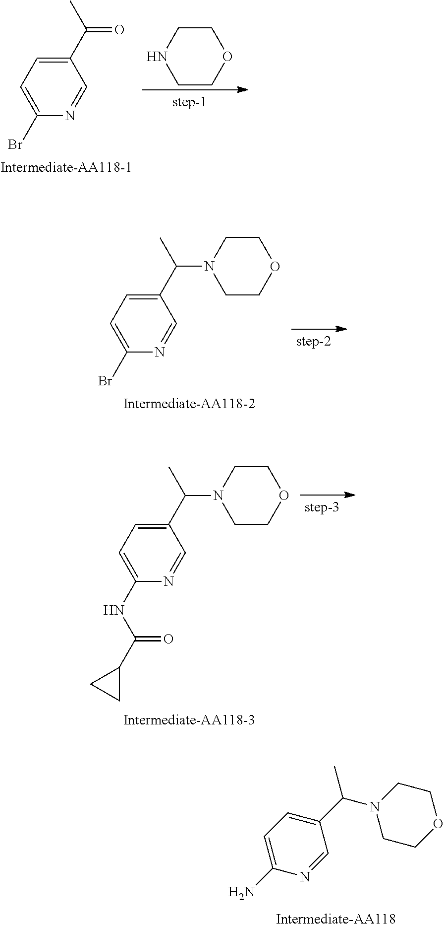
C1=C(C(N2CCOCC2)C)C=NC(N)=C1.C1(C(C)=O)=CC=C(Br)N=C1.C1CNCCO1.C1(C(C)N2CCOCC2)=CC=C(Br)N=C1.C1(C(C)N2CCOCC2)=CC=C(NC(=O)C2CC2)N=C1
